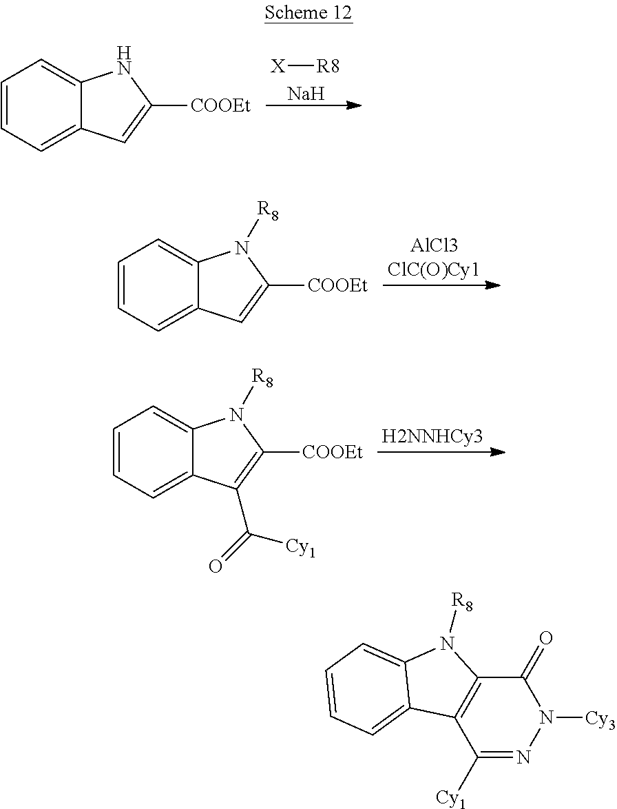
C1(=O)C2=C(C([Cy1])=NN1[Cy3])C1=CC=CC=C1N2[R8].[X][R8].[Na].C1=CC=C2C(=C1)NC([COOEt])=C2.[AlCl3ClC(O)Cy1].C1=CC=C2C(=C1)N([R8])C([COOEt])=C2.[H2NNHCy3].C1=CC=C2C(=C1)N([R8])C([COOEt])=C2C([Cy1])=O
